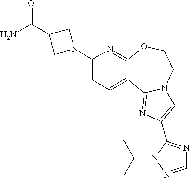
C1(N2CC(C(N)=O)C2)=CC=C2C(=N1)OCCN1C2=NC(C2=NC=NN2C(C)C)=C1
